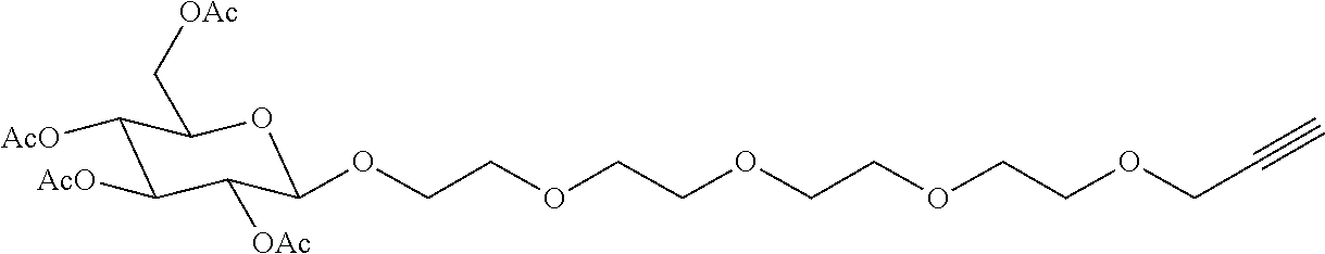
C1([AcO])C([AcO])C([OAc])C(OCCOCCOCCOCCOCC#C)OC1C[OAc]
